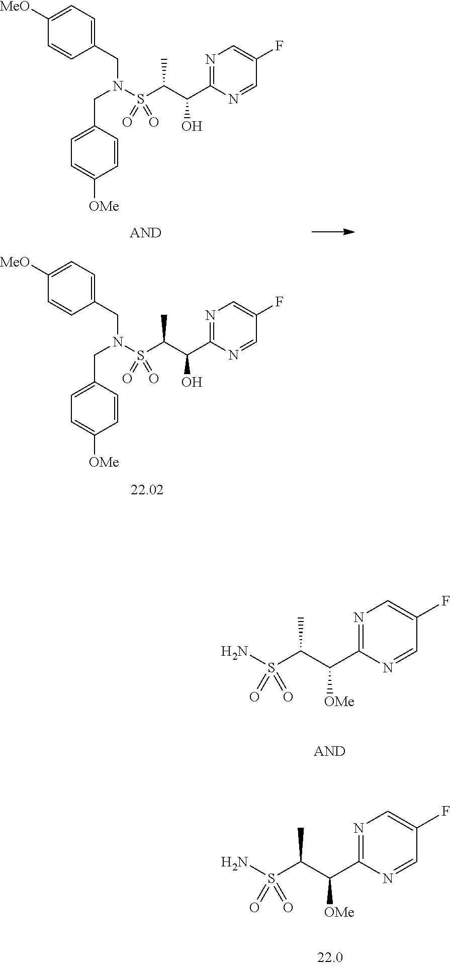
NS(C(C(C1=NC=C(F)C=N1)[OMe])C)(=O)=O.NS(C(C(C1=NC=C(F)C=N1)[OMe])C)(=O)=O.N(S(C(C(C1=NC=C(F)C=N1)O)C)(=O)=O)(CC1=CC=C([MeO])C=C1)CC1=CC=C([OMe])C=C1.N(S(C(C(C1=NC=C(F)C=N1)O)C)(=O)=O)(CC1=CC=C([MeO])C=C1)CC1=CC=C([OMe])C=C1
